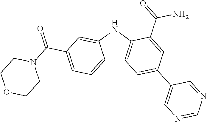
C12=CC=C(C(=O)N3CCOCC3)C=C1NC1=C2C=C(C2=CN=CN=C2)C=C1C(=O)N
